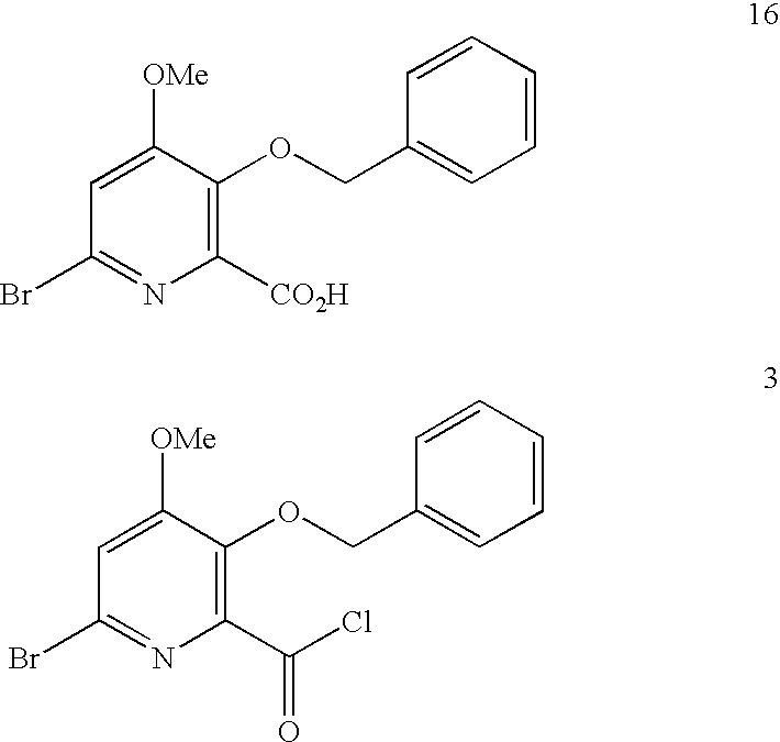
C1([OMe])=CC(Br)=NC([CO2H])=C1OCC1=CC=CC=C1.C1([OMe])=CC(Br)=NC(C(Cl)=O)=C1OCC1=CC=CC=C1
